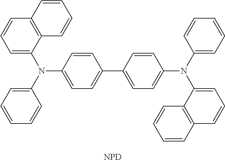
C1=C(N(C2=CC=CC=C2)C2=CC=C(C3=CC=C(N(C4=CC=CC=C4)C4=CC=CC5=C4C=CC=C5)C=C3)C=C2)C2=C(C=C1)C=CC=C2.[NPD]
